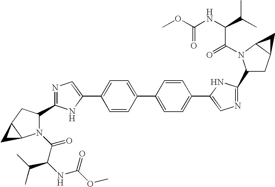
C1=CC(C2=CC=C(C3=CN=C(C4CC5C(N4C(=O)C(NC(OC)=O)C(C)C)C5)N3)C=C2)=CC=C1C1=CN=C(C2CC3C(C3)N2C(=O)C(NC(OC)=O)C(C)C)N1
